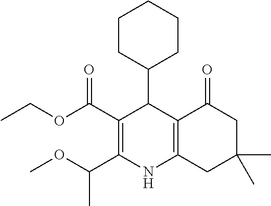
C12=C(CC(C)(C)CC1=O)NC(C(OC)C)=C(C(OCC)=O)C2C1CCCCC1
